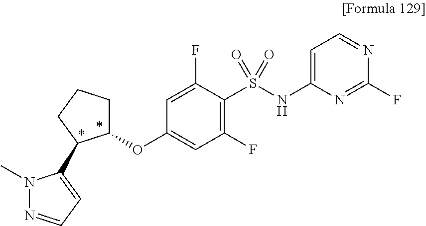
C1(S(NC2=CC=NC(F)=N2)(=O)=O)=C(F)C=C(OC2CCCC2C2=CC=NN2C)C=C1F
